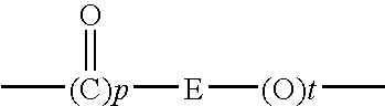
C[(C)p](=O)[E][(O)t]C
